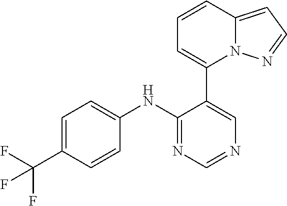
C1=C(C(F)(F)F)C=CC(NC2=NC=NC=C2C2=CC=CC3=CC=NN23)=C1
